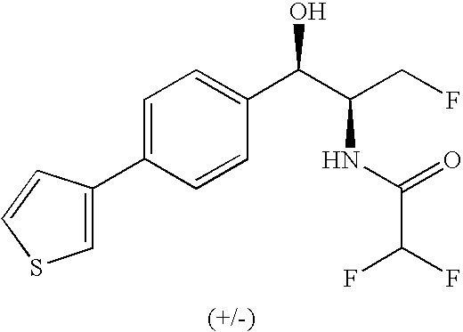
C1=C(C2=CSC=C2)C=CC(C(C(CF)NC(=O)C(F)F)O)=C1
